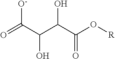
O=C(C(C(C(O[R])=O)O)O)[O-]
